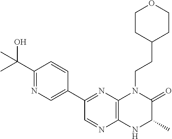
C1(C(O)(C)C)=NC=C(C2=NC3=C(N=C2)NC(C)C(=O)N3CCC2CCOCC2)C=C1
